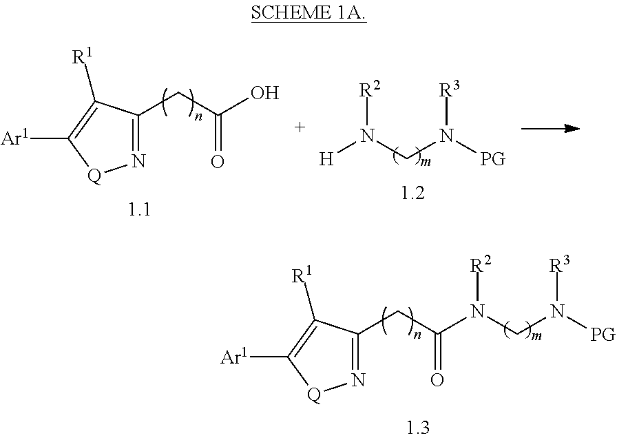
N1=C(CC(O)=O)C([R1])=C([Ar1])[Q]1.[H]N(CN([PG])[R3])[R2].N1=C(CC(N(CN([PG])[R3])[R2])=O)C([R1])=C([Ar1])[Q]1
